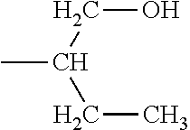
C(C)(CC)CO
